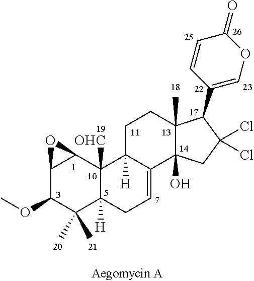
C12C(OC)C(C)(C)C3([H])C([OHC])(C1O2)C1([H])C(=CC3)C2(O)C(C)(CC1)C(C1=COC(=O)C=C1)C(Cl)(Cl)C2
